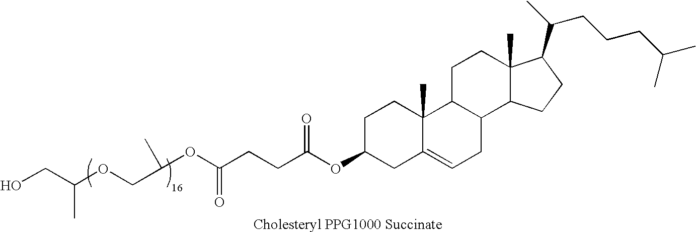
OCC(OCC(C)OC(CCC(OC1CC2=CCC3C(C2(C)CC1)CCC1(C)C3CCC1C(C)CCCC(C)C)=O)=O)C
